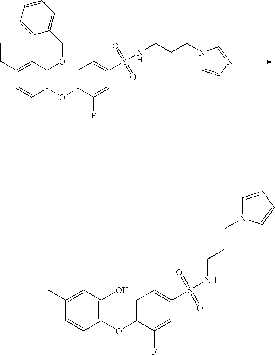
C1(OC2=CC=C(S(NCCCN3C=CN=C3)(=O)=O)C=C2F)=C(OCC2=CC=CC=C2)C=C(CC)C=C1.C1(OC2=CC=C(S(NCCCN3C=NC=C3)(=O)=O)C=C2F)=C(O)C=C(CC)C=C1
